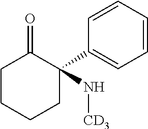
N([CD3])C1(C2=CC=CC=C2)CCCCC1=O
